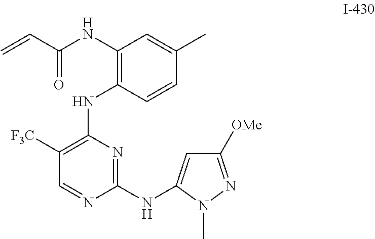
C1([F3C])=C(NC2=C(NC(C=C)=O)C=C(C)C=C2)N=C(NC2=CC([OMe])=NN2C)N=C1
